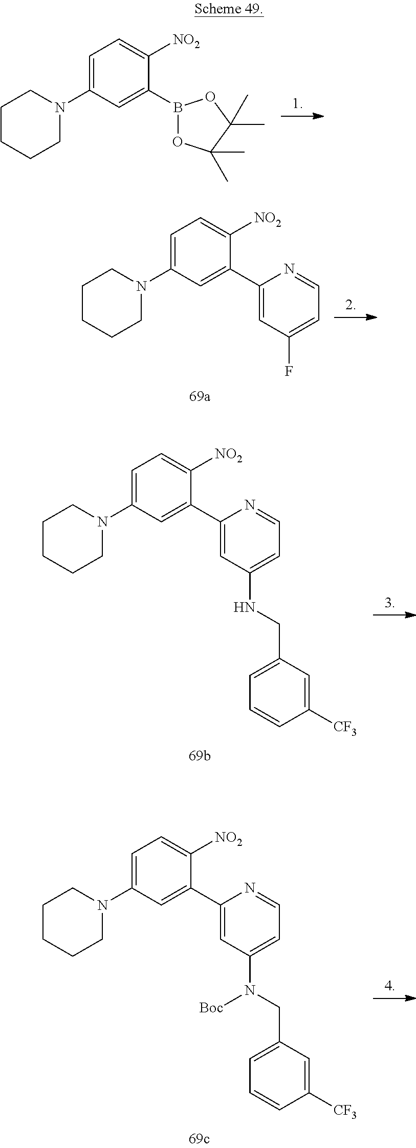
C1=C(N2CCCCC2)C=C(B2OC(C)(C)C(C)(C)O2)C([NO2])=C1.C1=C(N2CCCCC2)C=C(C2=CC(F)=CC=N2)C([NO2])=C1.N(CC1=CC=CC([CF3])=C1)C1=CC=NC(C2=CC(N3CCCCC3)=CC=C2[NO2])=C1.N(CC1=CC=CC([CF3])=C1)(C1=CC=NC(C2=CC(N3CCCCC3)=CC=C2[NO2])=C1)[Boc]
